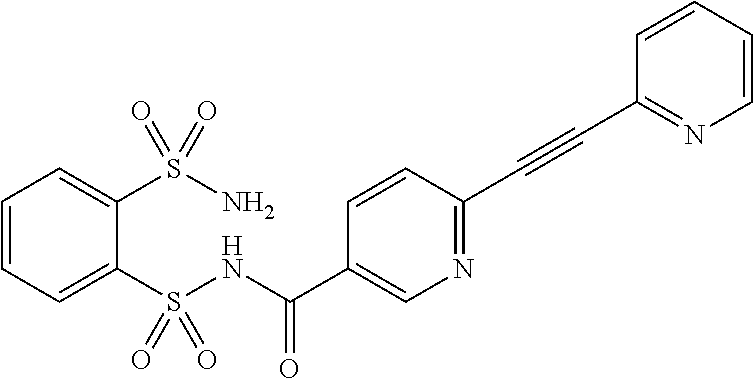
C1=CC=C(S(NC(C2=CN=C(C#CC3=NC=CC=C3)C=C2)=O)(=O)=O)C(S(N)(=O)=O)=C1
